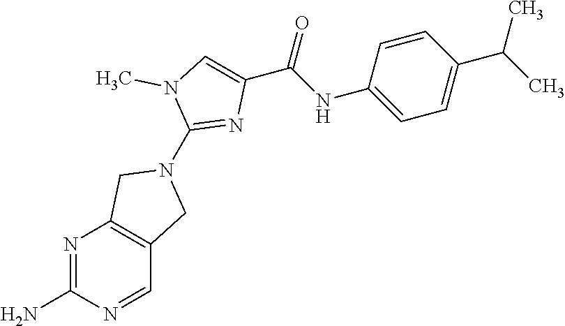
N1=C(N)N=CC2=C1CN(C1=NC(C(NC3=CC=C(C(C)C)C=C3)=O)=CN1C)C2
